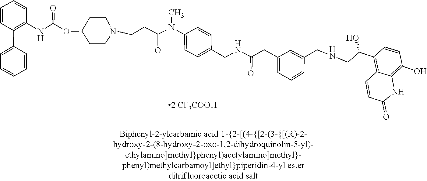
C1=CC(CNC(CC2=CC=CC(CNCC(C3=C4C=CC(=O)NC4=C(O)C=C3)O)=C2)=O)=CC=C1N(C)C(CCN1CCC(OC(NC2=C(C3=CC=CC=C3)C=CC=C2)=O)CC1)=O
